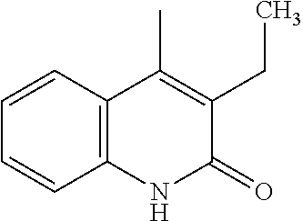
C1=CC2=C(C=C1)NC(=O)C(CC)=C2C
